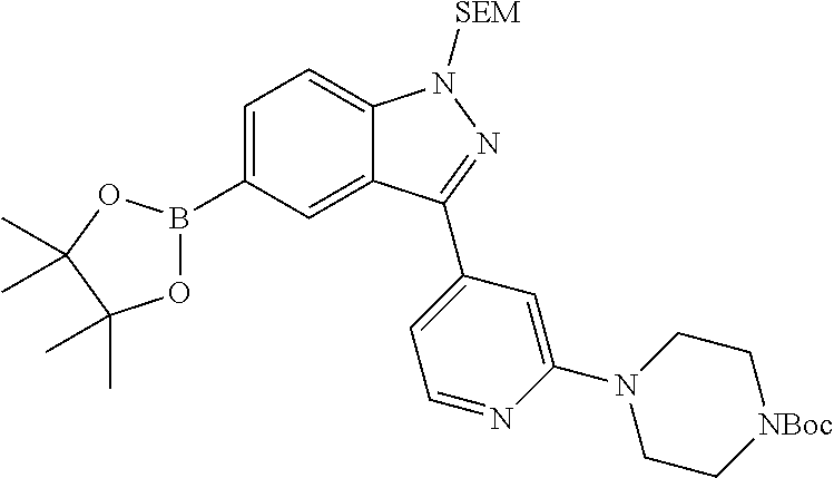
C1=C(B2OC(C)(C)C(C)(C)O2)C=C2C(=C1)N([SEM])N=C2C1=CC=NC(N2CC[NBoc]CC2)=C1
